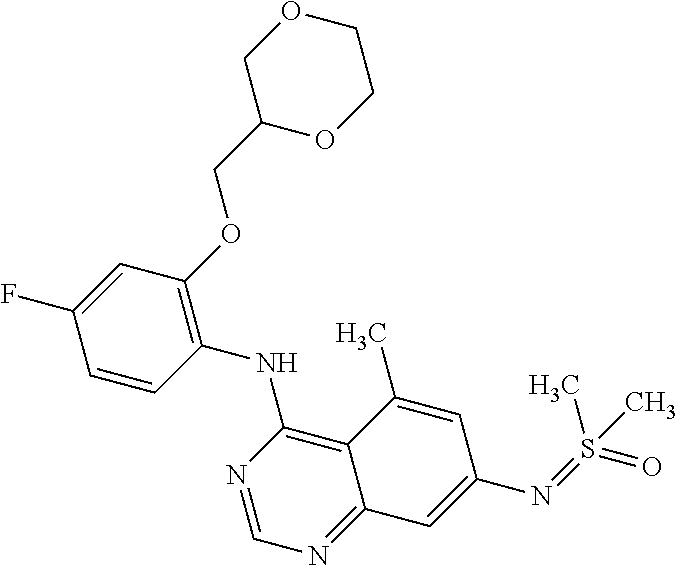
C1=CC(NC2=C3C(=NC=N2)C=C(N=S(=O)(C)C)C=C3C)=C(OCC2OCCOC2)C=C1F
